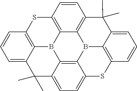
C1=CC2=C3C(=C1)C(C)(C)C1=CC=C4C5=C1B3C1=C(S2)C=CC2=C1B5C1=C(C=CC=C1C2(C)C)S4
